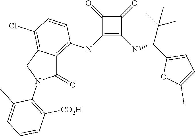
C1(NC2=C3C(=C(Cl)C=C2)CN(C2=C([CO2H])C=CC=C2C)C3=O)=C(NC(C2=CC=C(C)O2)C(C)(C)C)C(=O)C1=O
